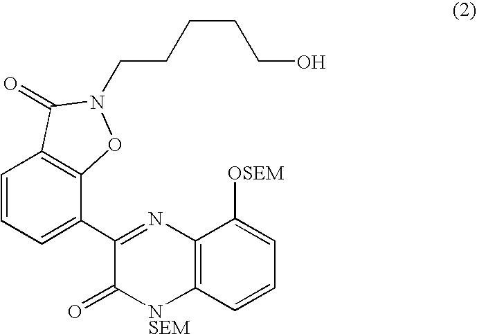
C1=CC=C(C2=NC3=C([NSEM]C2=O)C=CC=C3[OSEM])C2=C1C(=O)N(CCCCCO)O2
